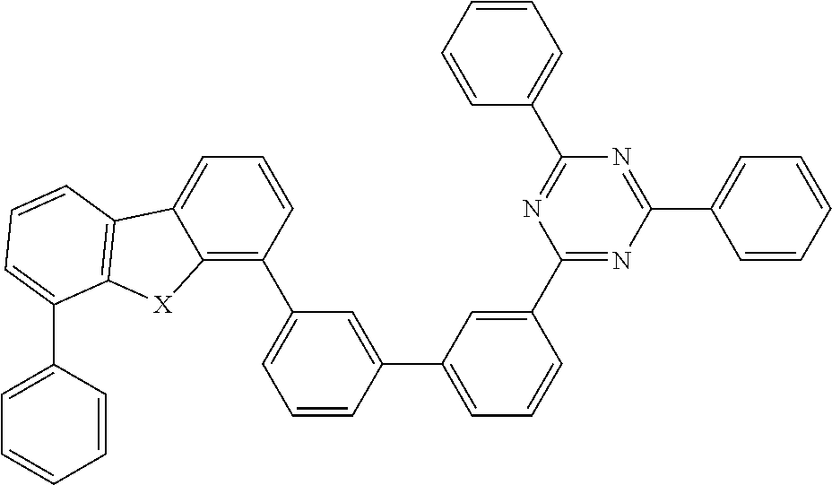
C1=C(C2=CC(C3=C4C(=CC=C3)C3=C([X]4)C(C4=CC=CC=C4)=CC=C3)=CC=C2)C=C(C2=NC(C3=CC=CC=C3)=NC(C3=CC=CC=C3)=N2)C=C1
